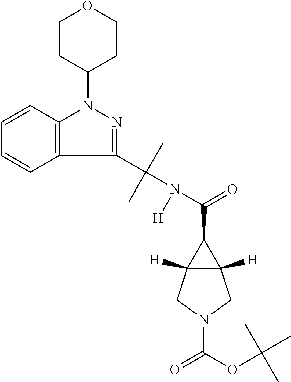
N(C(=O)C1C2([H])C1([H])CN(C(=O)OC(C)(C)C)C2)(C(C1=NN(C2CCOCC2)C2=C1C=CC=C2)(C)C)[H]
